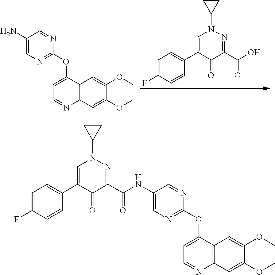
C12=C(C(OC3=NC=C(N)C=N3)=CC=N1)C=C(OC)C(OC)=C2.C1CC1N1N=C(C(=O)O)C(=O)C(C2=CC=C(F)C=C2)=C1.C1CC1N1N=C(C(=O)NC2=CN=C(OC3=CC=NC4=C3C=C(OC)C(OC)=C4)N=C2)C(=O)C(C2=CC=C(F)C=C2)=C1
